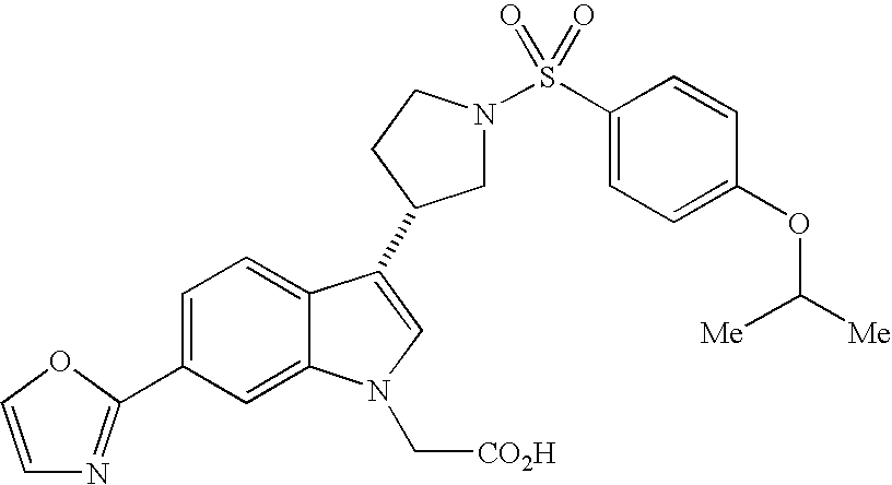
C1(C2=NC=CO2)=CC=C2C(=C1)N(C[CO2H])C=C2C1CN(S(C2=CC=C(OC([Me])[Me])C=C2)(=O)=O)CC1
